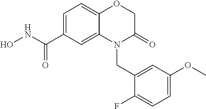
C1C(=O)N(CC2=CC(OC)=CC=C2F)C2=CC(C(NO)=O)=CC=C2O1
